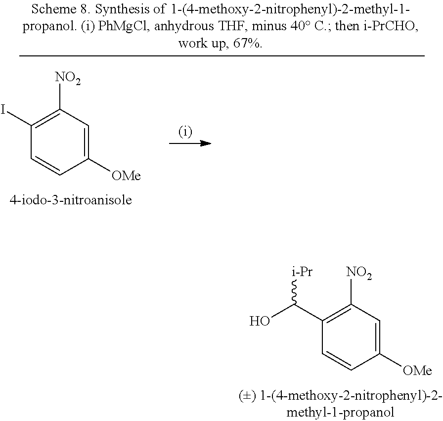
C1(C(O)[i-Pr])=C([NO2])C=C([OMe])C=C1.C1(I)=C([NO2])C=C([OMe])C=C1
